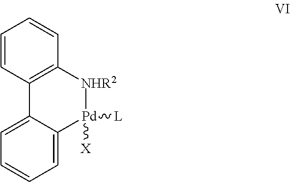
C1=CC2=C(C=C1)[NHR2][Pd]([L])([X])C1=CC=CC=C21
